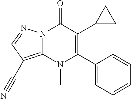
N12C(=C(C#N)C=N1)N(C)C(C1=CC=CC=C1)=C(C1CC1)C2=O
